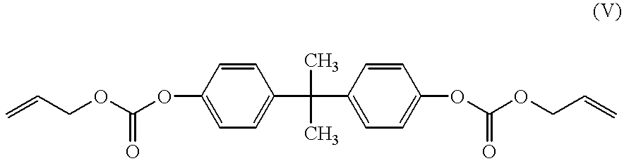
C=CCOC(OC1=CC=C(C(C2=CC=C(OC(OCC=C)=O)C=C2)(C)C)C=C1)=O
